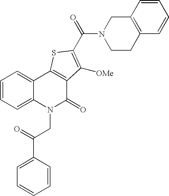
N1(C(=O)C2=C([OMe])C3=C(C4=CC=CC=C4N(CC(=O)C4=CC=CC=C4)C3=O)S2)CCC2=C(C1)C=CC=C2
